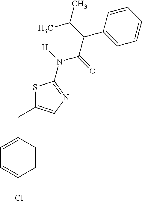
S1C(CC2=CC=C(Cl)C=C2)=CN=C1N([H])C(=O)C(C(C)C)C1=CC=CC=C1
